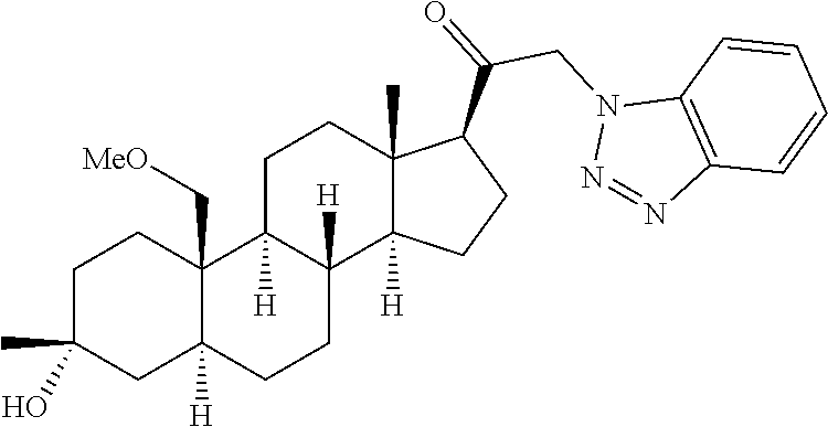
C1C(C)(O)CC2([H])C(C[MeO])(C1)C1([H])C([H])(CC2)C2([H])C(C)(CC1)C(C(=O)CN1N=NC3=C1C=CC=C3)CC2
